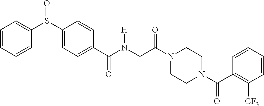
C1=CC=CC(S(C2=CC=C(C(N(CC(N3CCN(C(C4=C([CF3])C=CC=C4)=O)CC3)=O)[H])=O)C=C2)=O)=C1
